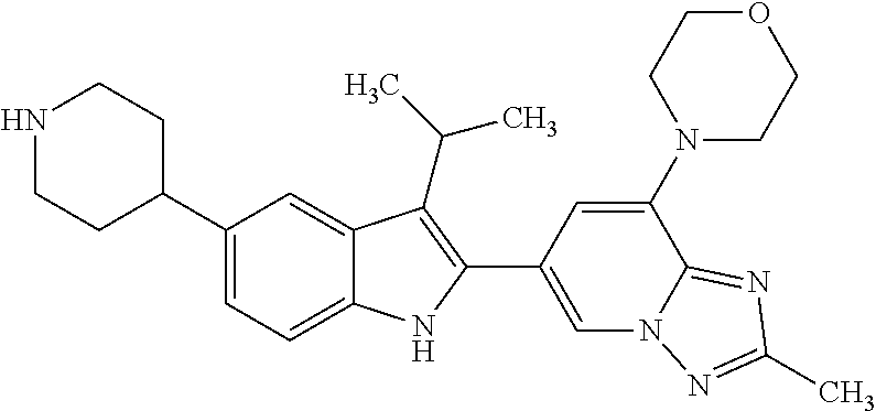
N1CCC(C2=CC=C3C(=C2)C(C(C)C)=C(C2=CN4C(=NC(C)=N4)C(N4CCOCC4)=C2)N3)CC1
